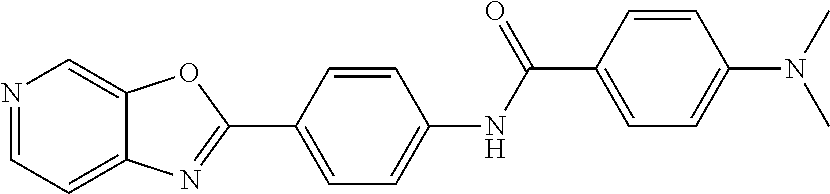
C1=CC(NC(C2=CC=C(N(C)C)C=C2)=O)=CC=C1C1=NC2=CC=NC=C2O1
